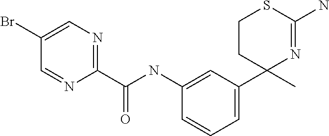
C1CC(C2=CC=CC(NC(=O)C3=NC=C(Br)C=N3)=C2)(C)N=C(N)S1
